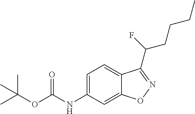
C1=C(NC(=O)OC(C)(C)C)C=C2C(=C1)C(C(CCCC)F)=NO2
